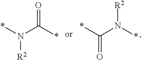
N(C(*)=O)(*)[R2].C(N(*)[R2])(*)=O
